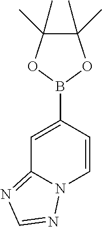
C1(B2OC(C)(C)C(C)(C)O2)=CC2=NC=NN2C=C1
